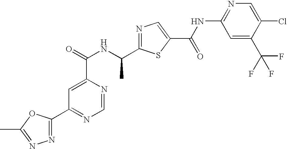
N1=C(C(NC(=O)C2=CC(C3=NN=C(C)O3)=NC=N2)C)SC(C(NC2=NC=C(Cl)C(C(F)(F)F)=C2)=O)=C1
